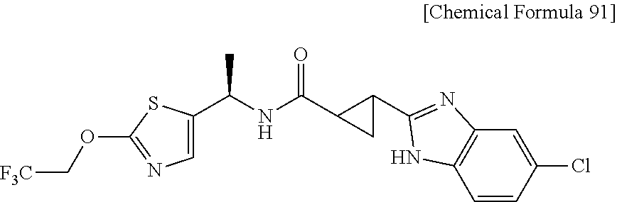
C1=C(C(NC(C2CC2C2=NC3=C(C=CC(Cl)=C3)N2)=O)C)SC(OC[F3C])=N1
